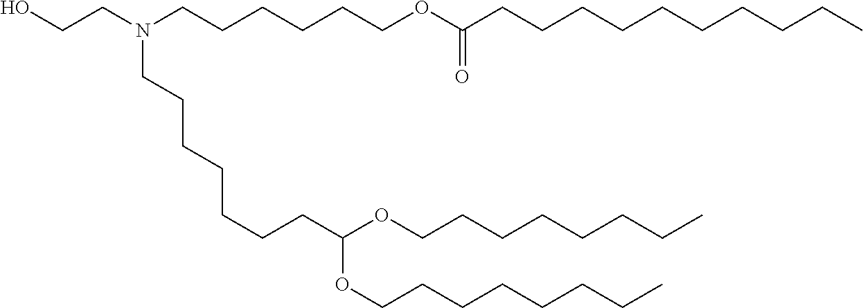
C(CCCC)CCCOC(CCCCCCCN(CCO)CCCCCCOC(=O)CCCCCCCCCC)OCCCCCCCC
